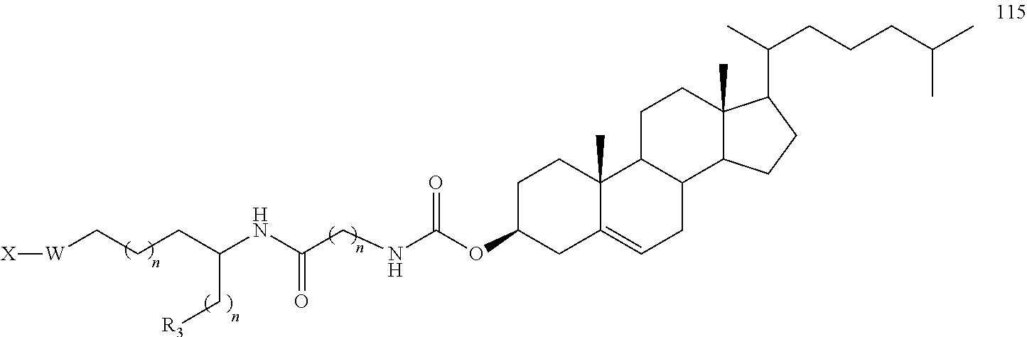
C1C(OC(=O)NCC(NC(CCC[W][X])C[R3])=O)CC2=CCC3C(C2(C)C1)CCC1(C)C3CCC1C(CCCC(C)C)C
